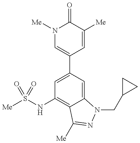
N1([Me])C=C(C2=CC(NS([Me])(=O)=O)=C3C(=C2)N(CC2CC2)N=C3[Me])C=C([Me])C1=O
